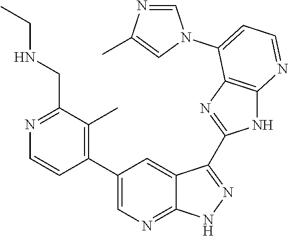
C1(C2=CN=C3C(=C2)C(C2=NC4=C(N2)N=CC=C4N2C=NC(C)=C2)=NN3)=C(C)C(CNCC)=NC=C1
